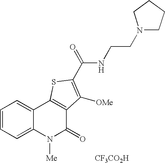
N(C(=O)C1=C([OMe])C2=C(C3=CC=CC=C3N([Me])C2=O)S1)CCN1CCCC1.[CF3CO2H]
